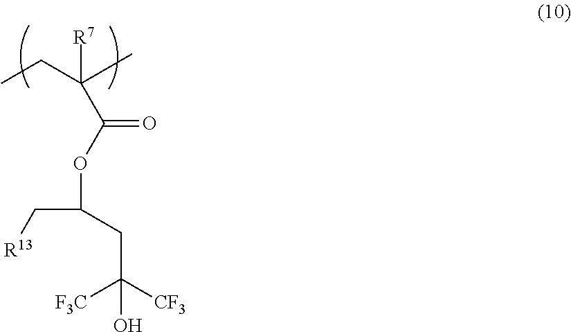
CCC([R7])(C(OC(CC([CF3])([F3C])O)C[R13])=O)C
